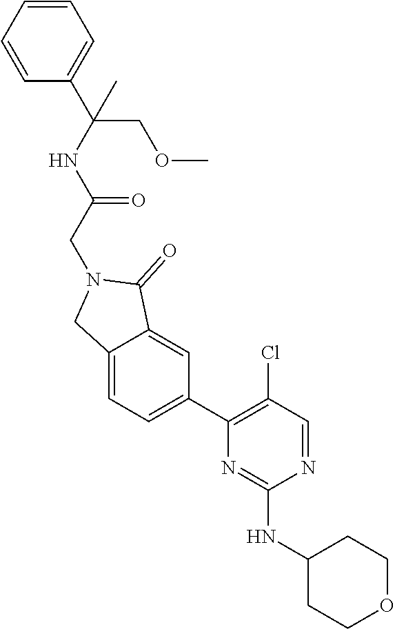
C1=CC=CC(C(NC(=O)CN2CC3=CC=C(C4=C(Cl)C=NC(NC5CCOCC5)=N4)C=C3C2=O)(COC)C)=C1
